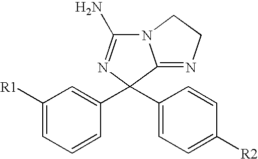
C1([R1])=CC=CC(C2(C3=CC=C([R2])C=C3)N=C(N)N3C2=NCC3)=C1
